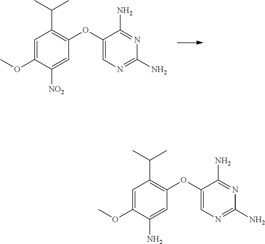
N1=C(N)C(OC2=C(C(C)C)C=C(OC)C([NO2])=C2)=CN=C1N.N1=C(N)C(OC2=C(C(C)C)C=C(OC)C(N)=C2)=CN=C1N
